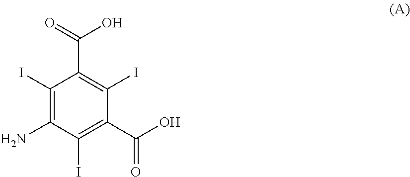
NC1=C(I)C(C(=O)O)=C(I)C(C(O)=O)=C1I
